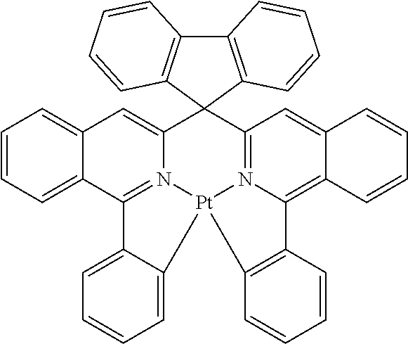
C1=CC=C2C(=C1)C=C1N3=C2C2=CC=CC=C2[Pt]32N3=C(C=C4C(=C3C3=C2C=CC=C3)C=CC=C4)C12C1=C(C3=C2C=CC=C3)C=CC=C1
